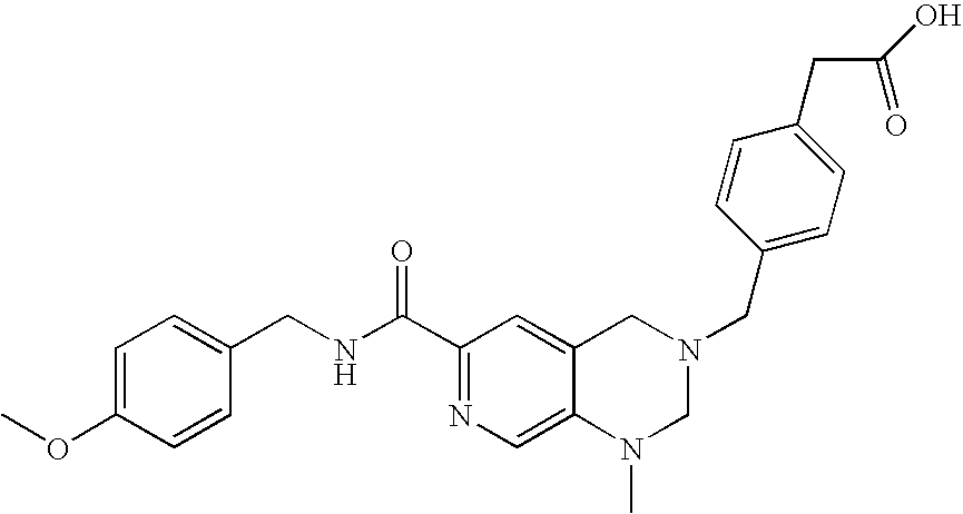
C(C1=NC=C2C(=C1)CN(CC1=CC=C(CC(=O)O)C=C1)CN2C)(NCC1=CC=C(OC)C=C1)=O
